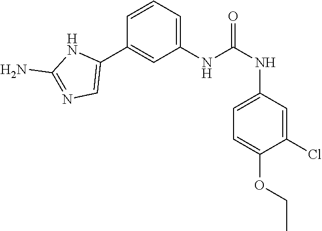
C1(NC(NC2=CC=C(OCC)C(Cl)=C2)=O)=CC=CC(C2=CN=C(N)N2)=C1
